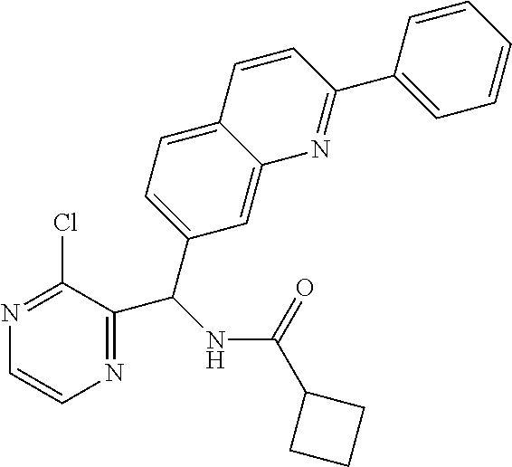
N1=C(Cl)C(C(C2=CC=C3C(=C2)N=C(C2=CC=CC=C2)C=C3)NC(C2CCC2)=O)=NC=C1
